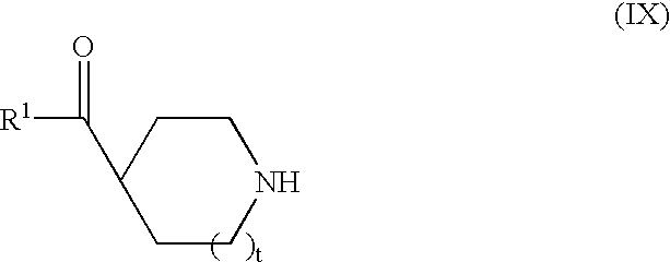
C1(C([R1])=O)CCNCC1
